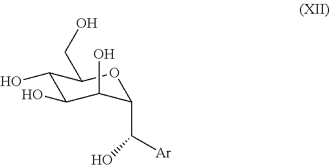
C1(O)C(O)C(O)C(C([Ar])O)OC1CO
